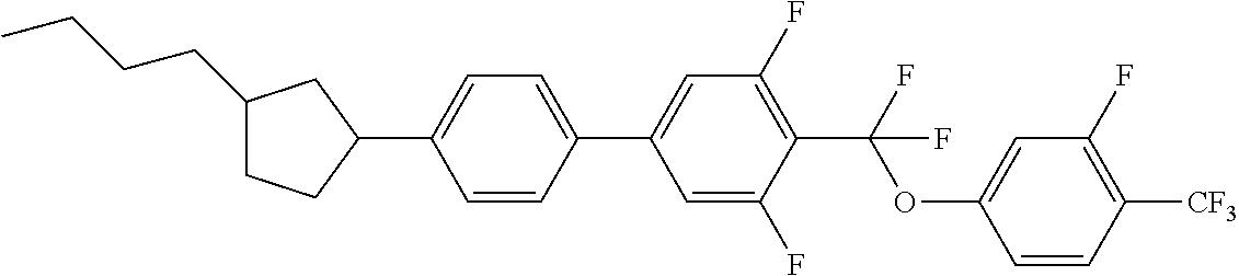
C1(CCCC)CCC(C2=CC=C(C3=CC(F)=C(C(OC4=CC(F)=C([CF3])C=C4)(F)F)C(F)=C3)C=C2)C1
